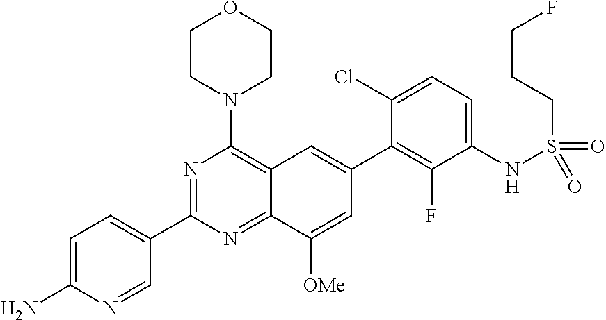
C12=NC(C3=CC=C(N)N=C3)=NC(N3CCOCC3)=C1C=C(C1=C(F)C(NS(CCCF)(=O)=O)=CC=C1Cl)C=C2[OMe]
